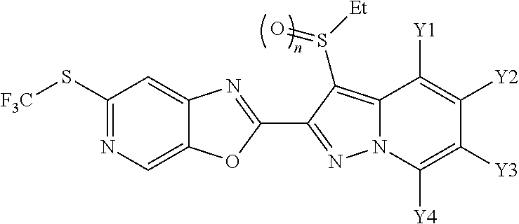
C12=CN=C(S[F3C])C=C1N=C(C1=NN3C(=C1S([Et])=O)C([Y1])=C([Y2])C([Y3])=C3[Y4])O2
